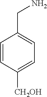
C1=CC([CH2OH])=CC=C1CN
